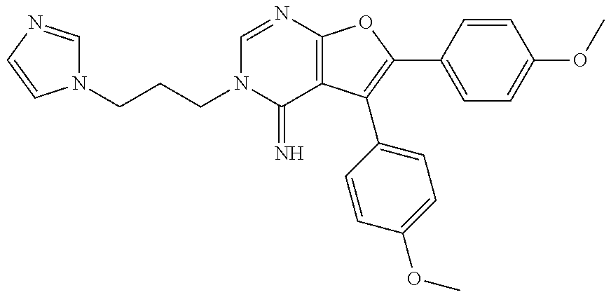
N1(CCCN2C(=N)C3=C(N=C2)OC(C2=CC=C(OC)C=C2)=C3C2=CC=C(OC)C=C2)C=NC=C1
